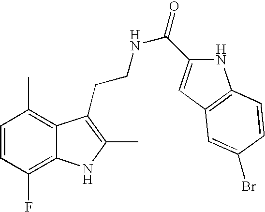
C1=CC(F)=C2C(=C1C)C(CCNC(=O)C1=CC3=C(N1)C=CC(Br)=C3)=C(C)N2
